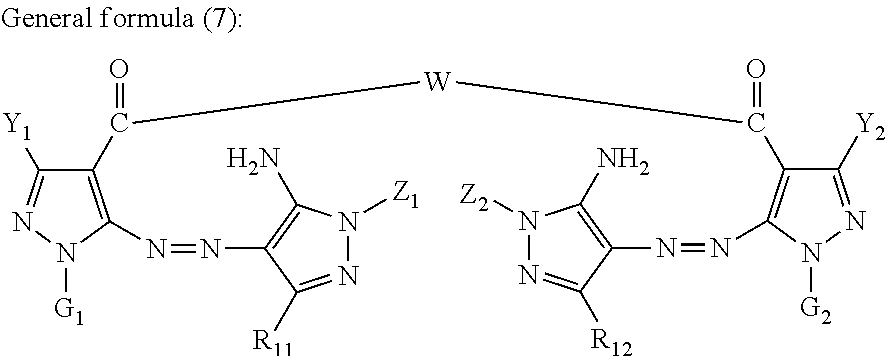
C1(C(=O)[W]C(C2=C(N=NC3=C(N)N([Z2])N=C3[R12])N([G2])N=C2[Y2])=O)=C(N=NC2=C(N)N([Z1])N=C2[R11])N([G1])N=C1[Y1]
